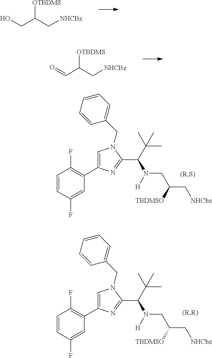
OCC(C[NHCBz])[OTBDMS].O=CC(C[NHCBz])[OTBDMS].C1=CC(F)=CC(C2=CN(CC3=CC=CC=C3)C(C(C(C)(C)C)N([H])CC(C[NHCbz])[TBDMSO])=N2)=C1F.C1=CC(F)=CC(C2=CN(CC3=CC=CC=C3)C(C(C(C)(C)C)N([H])CC(C[NHCbz])[TBDMSO])=N2)=C1F
